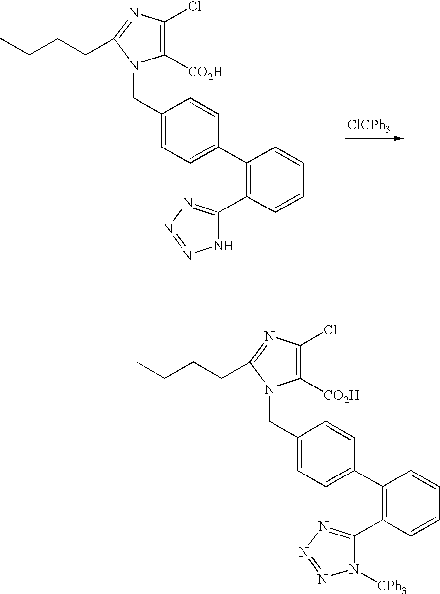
[ClCPh3].C1([CO2H])=C(Cl)N=C(CCCC)N1CC1=CC=C(C2=C(C3=NN=NN3)C=CC=C2)C=C1.C1([CO2H])=C(Cl)N=C(CCCC)N1CC1=CC=C(C2=C(C3=NN=NN3[CPh3])C=CC=C2)C=C1
